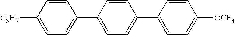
C1(C2=CC=C([C3H7])C=C2)=CC=C(C2=CC=C([OCF3])C=C2)C=C1
